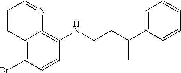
C1=CC(Br)=C2C(=C1NCCC(C1=CC=CC=C1)C)N=CC=C2
